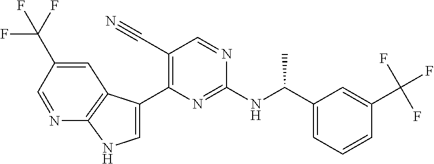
C(NC1=NC(C2=CNC3=C2C=C(C(F)(F)F)C=N3)=C(C#N)C=N1)(C1=CC=CC(C(F)(F)F)=C1)C
